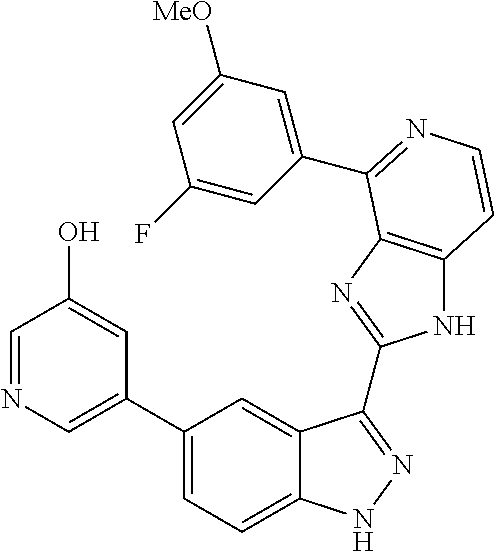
C1(C2=CC=C3C(=C2)C(C2=NC4=C(N2)C=CN=C4C2=CC([MeO])=CC(F)=C2)=NN3)=CN=CC(O)=C1
